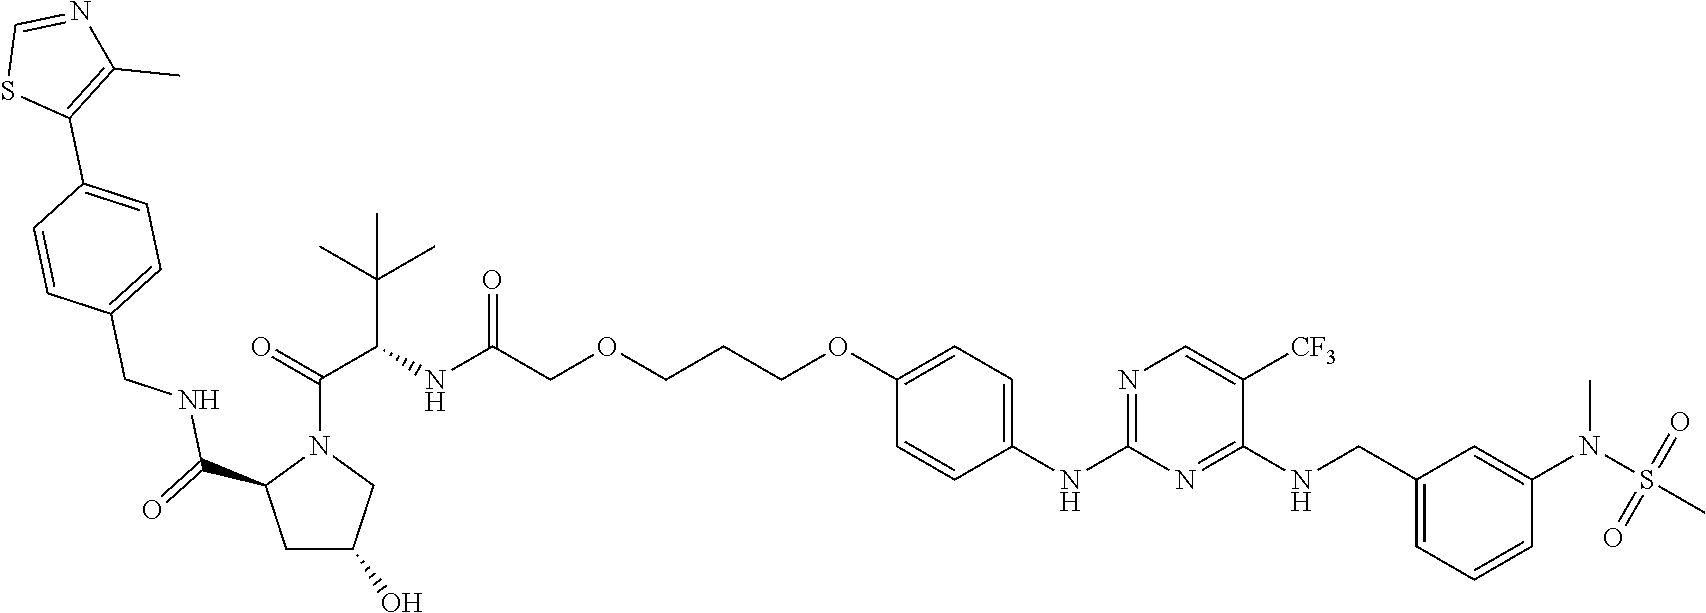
C(COCCCOC1=CC=C(NC2=NC=C([CF3])C(NCC3=CC=CC(N(C)S(C)(=O)=O)=C3)=N2)C=C1)(NC(C(=O)N1C(C(=O)NCC2=CC=C(C3=C(C)N=CS3)C=C2)CC(O)C1)C(C)(C)C)=O
